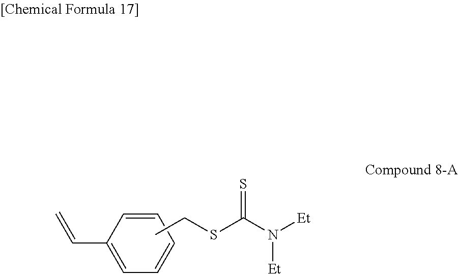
C1=CC=CC=C1C=C.CCSC(N([Et])[Et])=S
